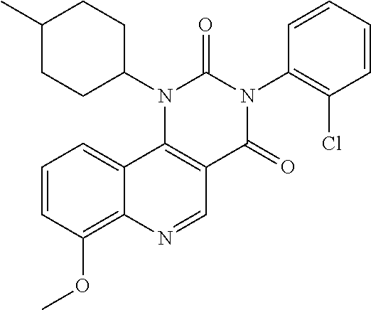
C1=CC(OC)=C2C(=C1)C1=C(C=N2)C(=O)N(C2=C(Cl)C=CC=C2)C(=O)N1C1CCC(C)CC1
